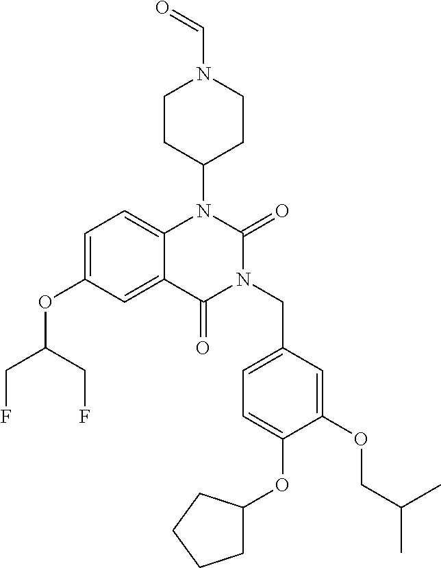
C1=C(OC(CF)CF)C=C2C(=C1)N(C1CCN(C=O)CC1)C(=O)N(CC1=CC=C(OC3CCCC3)C(OCC(C)C)=C1)C2=O
